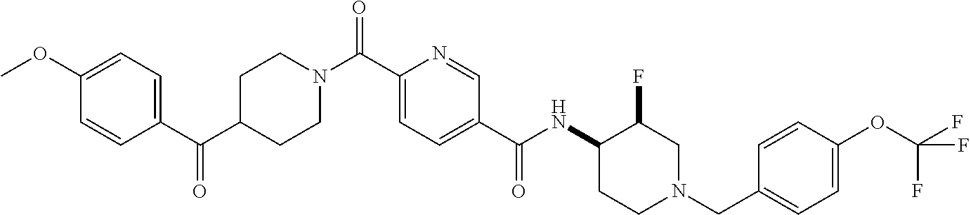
C1(OC)=CC=C(C(C2CCN(C(C3=CC=C(C(NC4CCN(CC5=CC=C(OC(F)(F)F)C=C5)CC4F)=O)C=N3)=O)CC2)=O)C=C1
